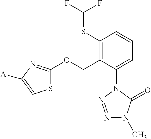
C1(SC(F)F)=C(COC2=NC([A])=CS2)C(N2N=NN(C)C2=O)=CC=C1
